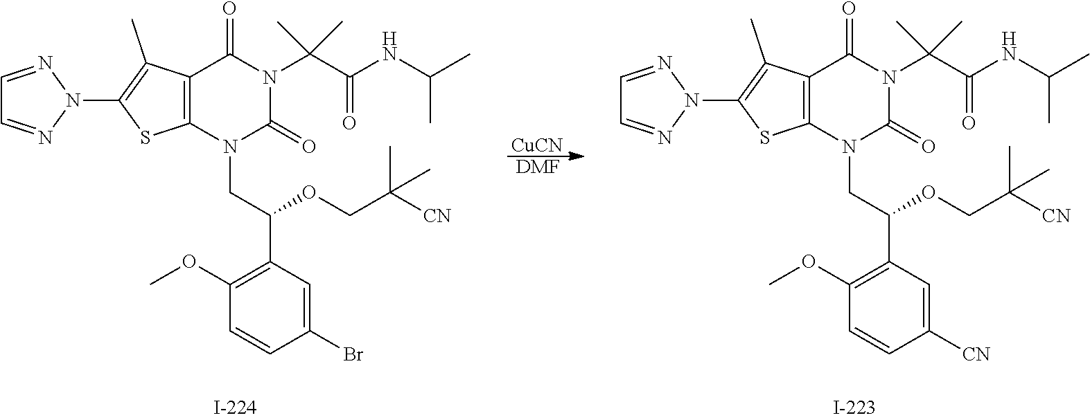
C1=NN(C2=C(C)C3=C(S2)N(CC(C2=C(OC)C=CC(Br)=C2)OCC([CN])(C)C)C(=O)N(C(C(NC(C)C)=O)(C)C)C3=O)N=C1.C1=NN(C2=C(C)C3=C(S2)N(CC(C2=C(OC)C=CC([CN])=C2)OCC([CN])(C)C)C(=O)N(C(C(NC(C)C)=O)(C)C)C3=O)N=C1.[CuCN].[DMF]
